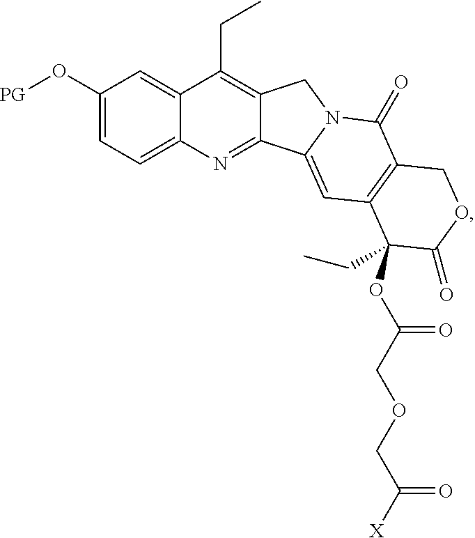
C1(O[PG])=CC=C2C(=C1)C(CC)=C1C(=N2)C2=CC3=C(C(=O)N2C1)COC(=O)C3(OC(COCC([X])=O)=O)CC
